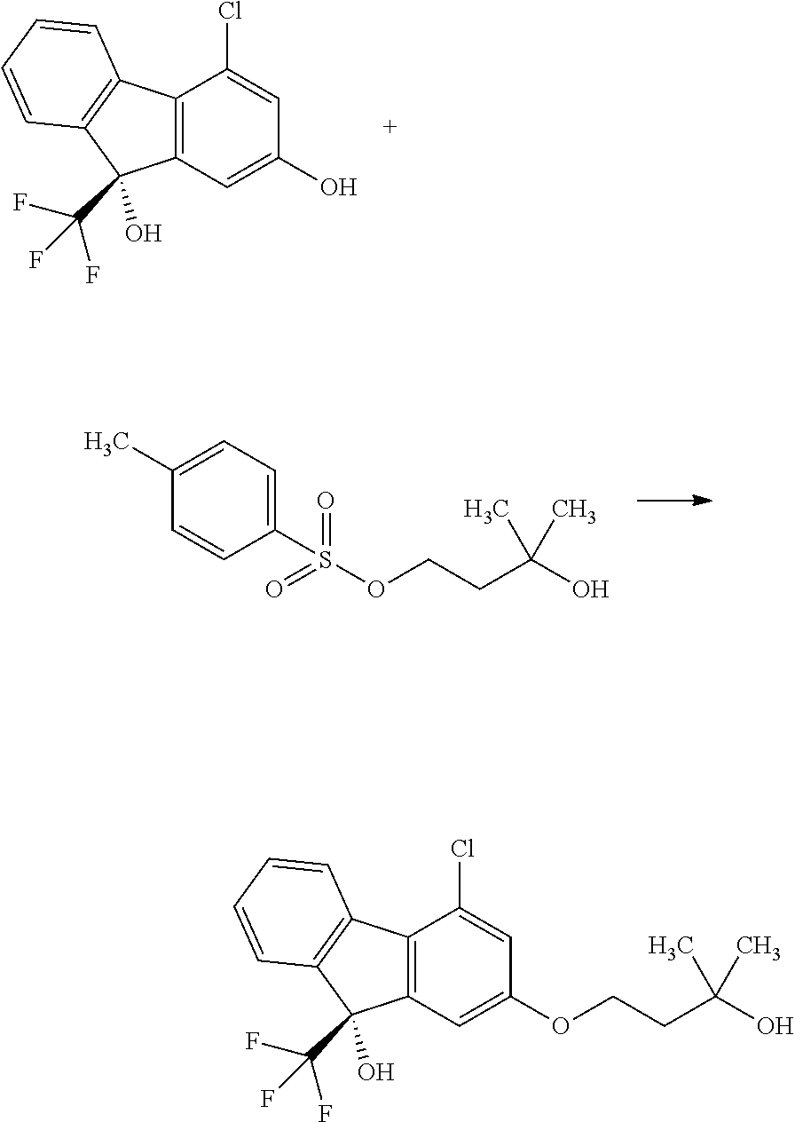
C12=C(C=C(O)C=C1Cl)C(C(F)(F)F)(O)C1=C2C=CC=C1.C1(C)=CC=C(S(OCCC(O)(C)C)(=O)=O)C=C1.C12=C(C=C(OCCC(O)(C)C)C=C1Cl)C(C(F)(F)F)(O)C1=C2C=CC=C1
